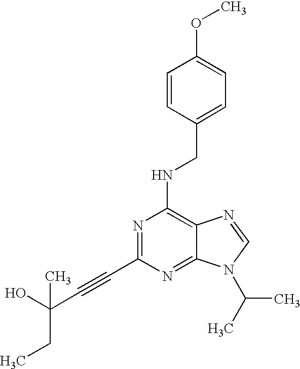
N1=C(C#CC(O)(CC)C)N=C2C(=C1NCC1=CC=C(OC)C=C1)N=CN2C(C)C
